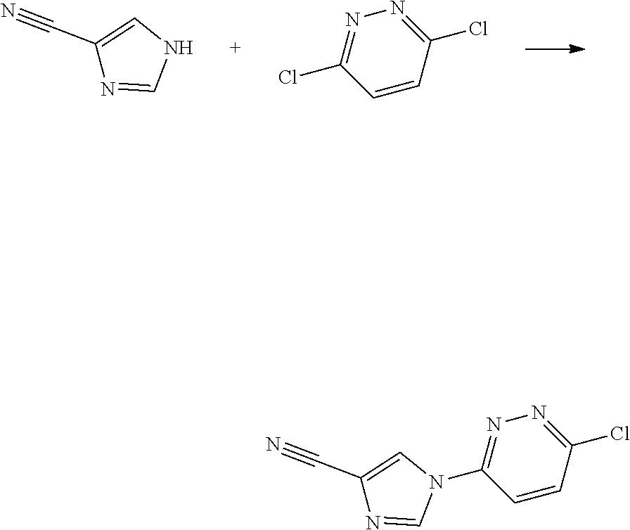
N1=C(Cl)C=CC(Cl)=N1.C1(C#N)=CNC=N1.C1(C#N)=CN(C2=NN=C(Cl)C=C2)C=N1
